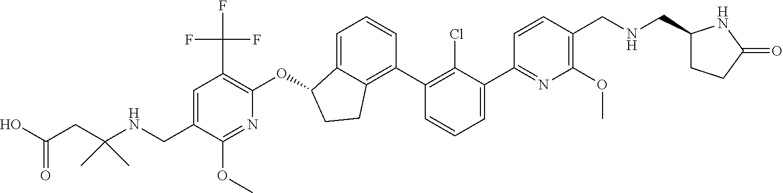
C(C1=CC(C(F)(F)F)=C(OC2C3=CC=CC(C4=C(Cl)C(C5=NC(OC)=C(CNCC6CCC(=O)N6)C=C5)=CC=C4)=C3CC2)N=C1OC)NC(CC(O)=O)(C)C
